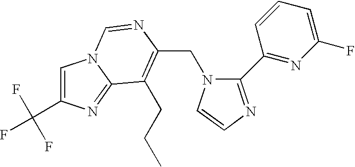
C(N1C(C2=NC(F)=CC=C2)=NC=C1)C1=C(CCC)C2=NC(C(F)(F)F)=CN2C=N1
